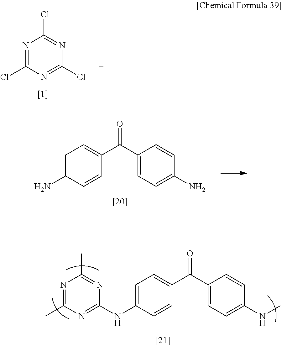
C(C1=CC=C(NC)C=C1)(C1=CC=C(NC2=NC(C)=NC(C)=N2)C=C1)=O.N1=C(Cl)N=C(Cl)N=C1Cl.C1=C(C(C2=CC=C(N)C=C2)=O)C=CC(N)=C1
